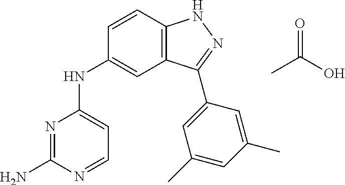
N1=C(N)N=CC=C1NC1=CC2=C(C=C1)NN=C2C1=CC(C)=CC(C)=C1.CC(O)=O
